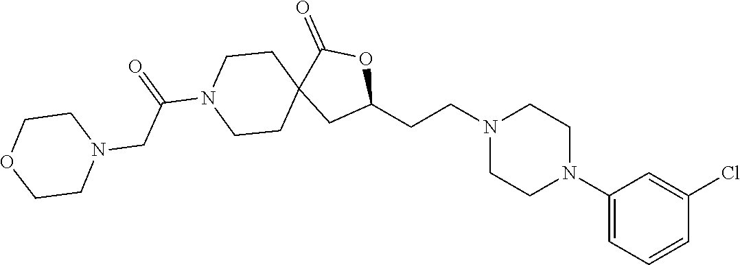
C1(N2CCN(CCC3OC(=O)C4(C3)CCN(C(CN3CCOCC3)=O)CC4)CC2)=CC=CC(Cl)=C1
